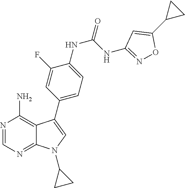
N1=CN=C2C(=C1N)C(C1=CC=C(NC(=O)NC3=NOC(C4CC4)=C3)C(F)=C1)=CN2C1CC1
